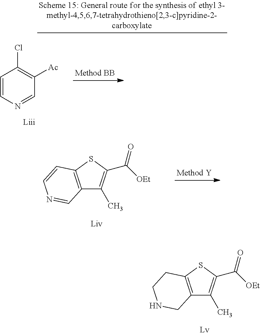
C12=C(SC(C([OEt])=O)=C1C)CCNC2.C1=CN=CC([Ac])=C1Cl.C12=C(SC(C([OEt])=O)=C1C)C=CN=C2
